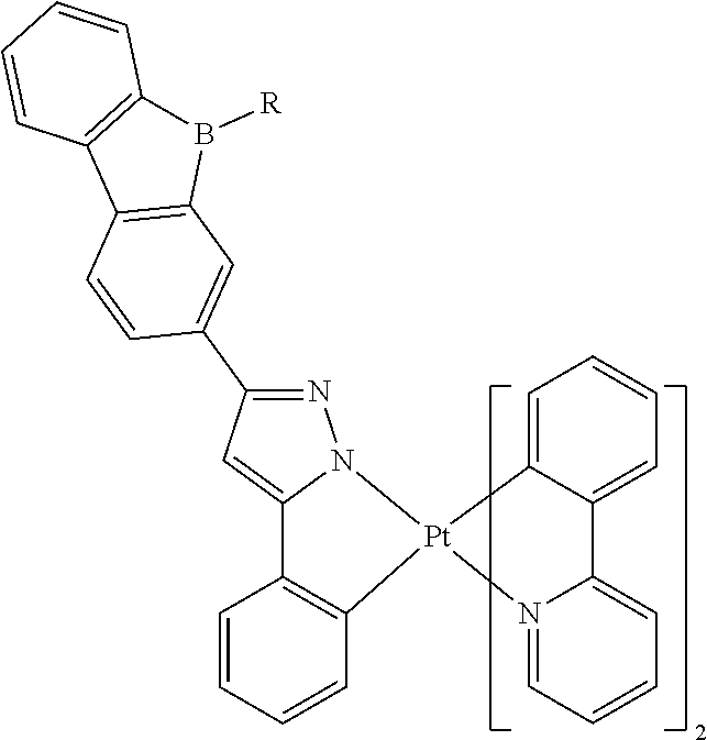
[Pt]12(C3=C(C4=CC(C5=CC6=C(C=C5)C5=C(B6[R])C=CC=C5)=NN14)C=CC=C3)C1=CC=CC=C1C1=CC=CC=N21
